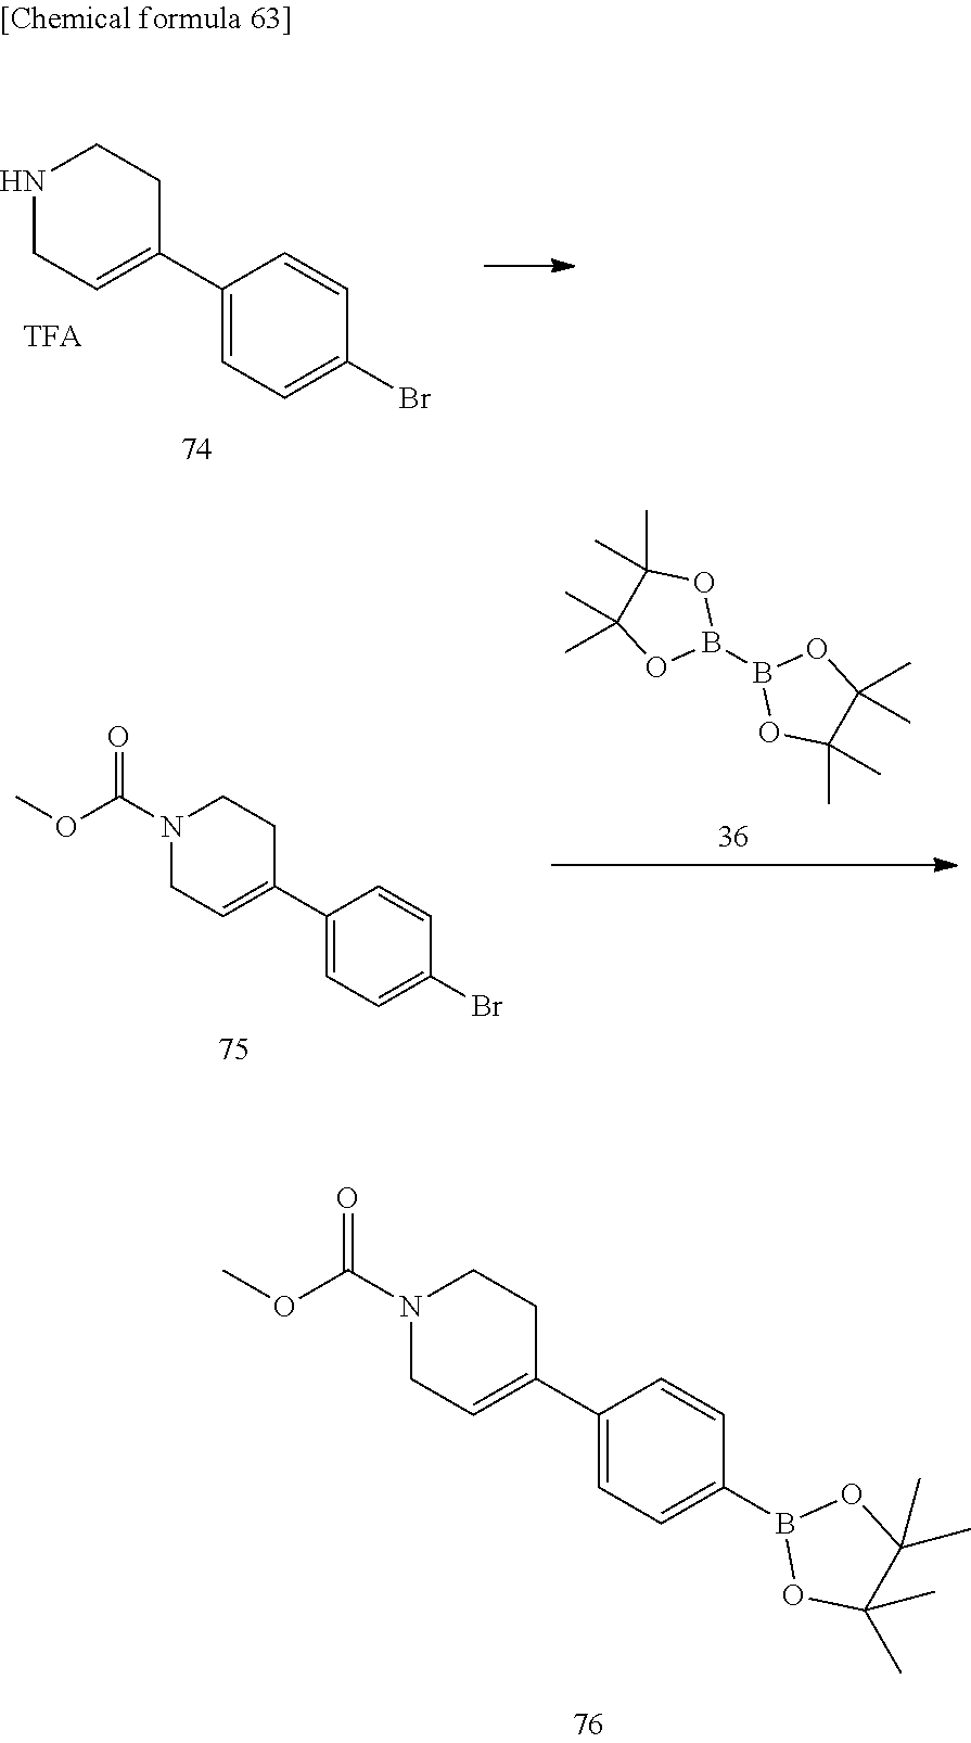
N1CC=C(C2=CC=C(Br)C=C2)CC1.N1(C(OC)=O)CC=C(C2=CC=C(Br)C=C2)CC1.B1(B2OC(C)(C)C(C)(C)O2)OC(C)(C)C(C)(C)O1.N1(C(OC)=O)CC=C(C2=CC=C(B3OC(C)(C)C(C)(C)O3)C=C2)CC1
